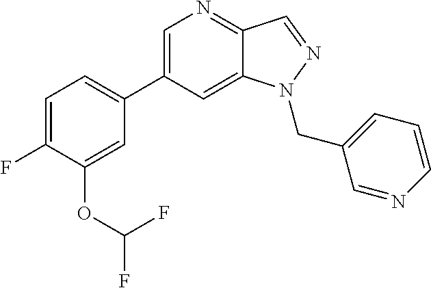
C1(C2=CC=C(F)C(OC(F)F)=C2)=CN=C2C(=C1)N(CC1=CC=CN=C1)N=C2
